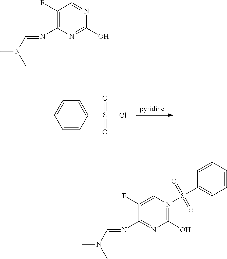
C1(F)=C(N=CN(C)C)N=C(O)N=C1.C1(S(=O)(=O)Cl)=CC=CC=C1.C1(F)=CN(S(C2=CC=CC=C2)(=O)=O)=C(O)N=C1N=CN(C)C
